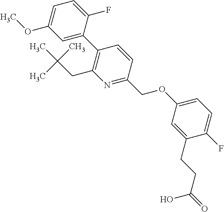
C1(OC)=CC=C(F)C(C2=C(CC(C)(C)C)N=C(COC3=CC=C(F)C(CCC(O)=O)=C3)C=C2)=C1
